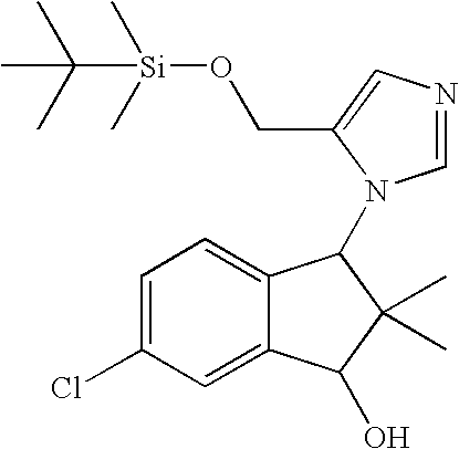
C1=C(Cl)C=C2C(=C1)C(N1C=NC=C1CO[Si](C)(C)C(C)(C)C)C(C)(C)C2O
